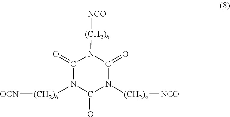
C1(=O)N([(CH2)6][OCN])C(=O)N([(CH2)6][NCO])C(=O)N1[(CH2)6][NCO]
